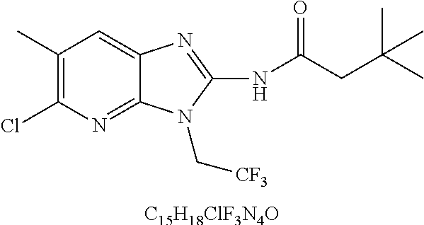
[C15H18ClF3N4O].C1(C)=C(Cl)N=C2C(=C1)N=C(NC(CC(C)(C)C)=O)N2C[CF3]
